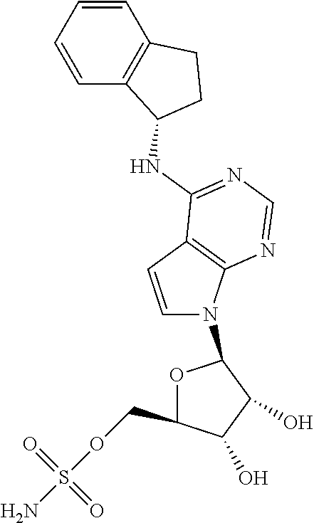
O1C(COS(N)(=O)=O)C(O)C(O)C1N1C=CC2=C1N=CN=C2NC1C2=C(C=CC=C2)CC1
